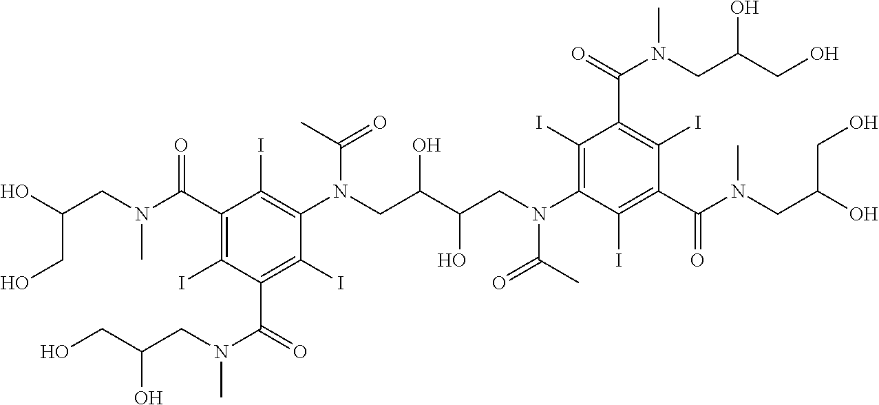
C1(C(N(CC(CO)O)C)=O)=C(I)C(C(=O)N(CC(CO)O)C)=C(I)C(N(CC(C(CN(C2=C(I)C(C(N(C)CC(CO)O)=O)=C(I)C(C(N(CC(O)CO)C)=O)=C2I)C(C)=O)O)O)C(C)=O)=C1I
